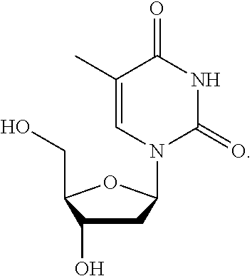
C1C(O)C(CO)OC1N1C(=O)NC(=O)C(C)=C1
